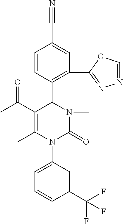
C1=CC(C2C(C(C)=O)=C(C)N(C3=CC=CC(C(F)(F)F)=C3)C(=O)N2C)=C(C2=NN=CO2)C=C1C#N
